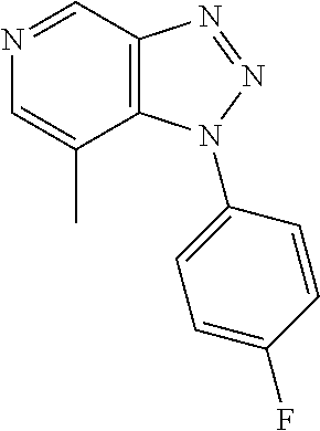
C12=C(N(C3=CC=C(F)C=C3)N=N1)C(C)=CN=C2
